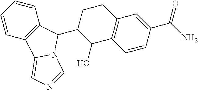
C1=CC=CC2=C1C(C1C(O)C3=C(CC1)C=C(C(N)=O)C=C3)N1C2=CN=C1
